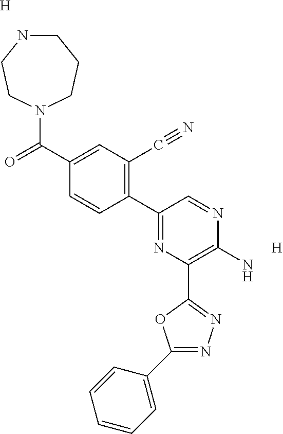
[H].C1NCCN(C(=O)C2=CC(C#N)=C(C3=NC(C4=NN=C(C5=CC=CC=C5)O4)=C(N)N=C3)C=C2)CC1.[H]
